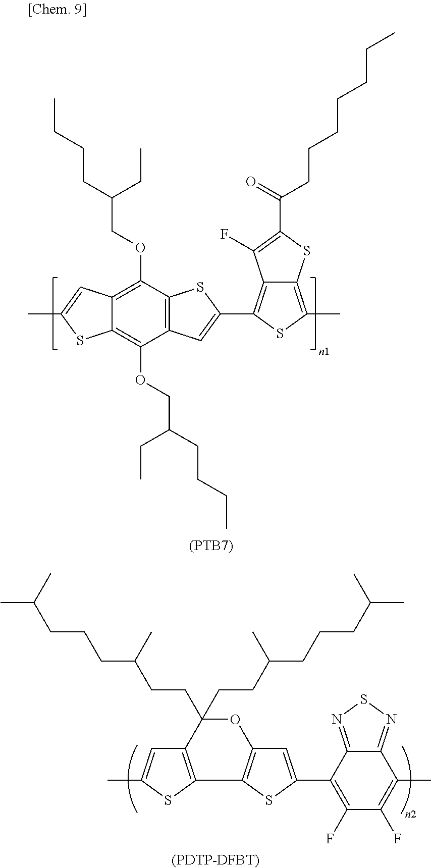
C12=NSN=C1C(C1=CC3=C(S1)C1=C(C=C(C)S1)C(CCC(CCCC(C)C)C)(CCC(CCCC(C)C)C)O3)=C(F)C(F)=C2C.[(PDTP-DFBT)].C1(OCC(CCCC)CC)=C2C(=C(OCC(CCCC)CC)C3=C1SC(C1=C4C(=C(C)S1)SC(C(CCCCCCC)=O)=C4F)=C3)SC(C)=C2.[(PTB7)]
